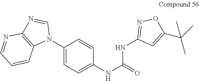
C1(N2C=NC3=C2C=CC=N3)=CC=C(NC(=O)NC2=NOC(C(C)(C)C)=C2)C=C1
